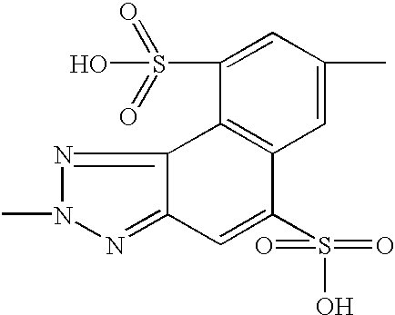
C1(S(=O)(=O)O)=CC(C)=CC2=C1C1=NN(C)N=C1C=C2S(O)(=O)=O
